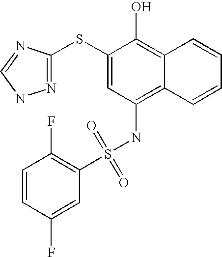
C1=CC(F)=CC(S(NC2=C3C(=C(O)C(SC4=NNC=N4)=C2)C=CC=C3)(=O)=O)=C1F
